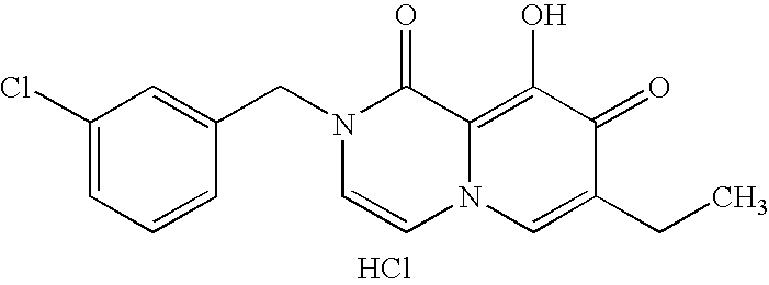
Cl.C1(Cl)=CC=CC(CN2C=CN3C(=C(O)C(=O)C(CC)=C3)C2=O)=C1
